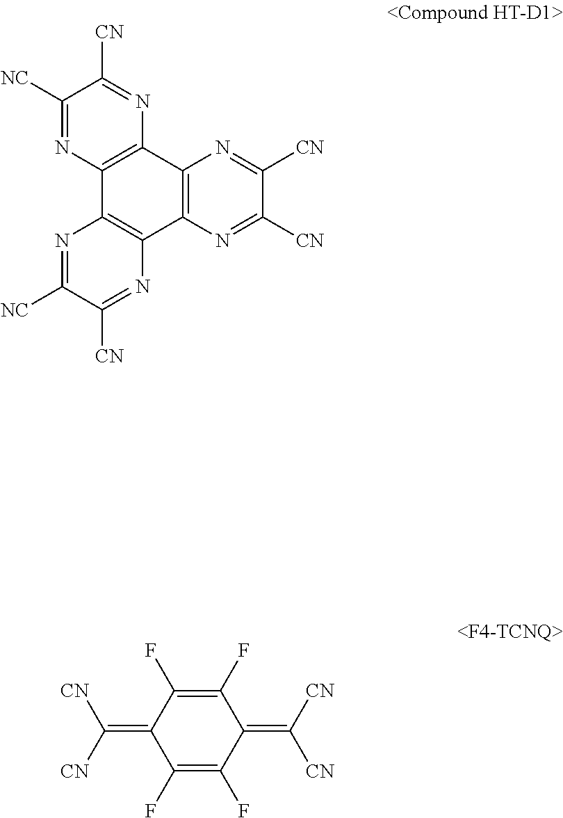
C1([NC])=NC2=C(N=C1[CN])C1=C(C3=C2N=C([NC])C([CN])=N3)N=C([CN])C([CN])=N1.C(=C1C(F)=C(F)C(=C([CN])[CN])C(F)=C1F)([CN])[CN]
